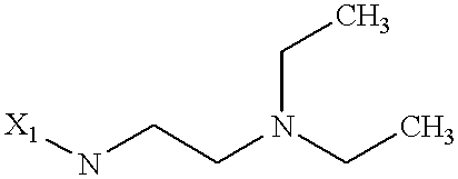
[X1]NCCN(CC)CC
